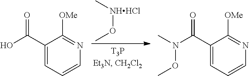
C1(C(O)=O)=CC=CN=C1[OMe].[NHHCl](C)OC.C1(C(N(C)OC)=O)=CC=CN=C1[OMe]
